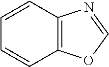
C1=CC2=C(C=C1)OC=N2
